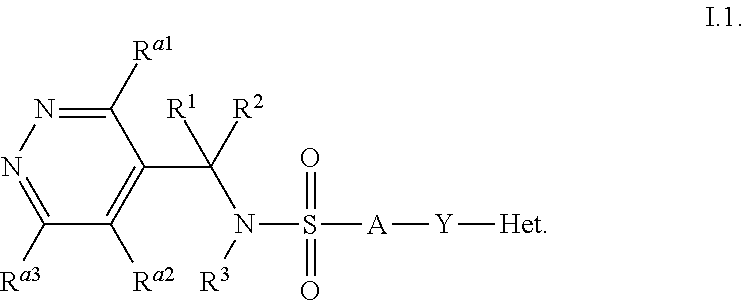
C1([Ra3])=NN=C([Ra1])C(C([R2])(N(S(=O)(=O)[A][Y][Het])[R3])[R1])=C1[Ra2]
